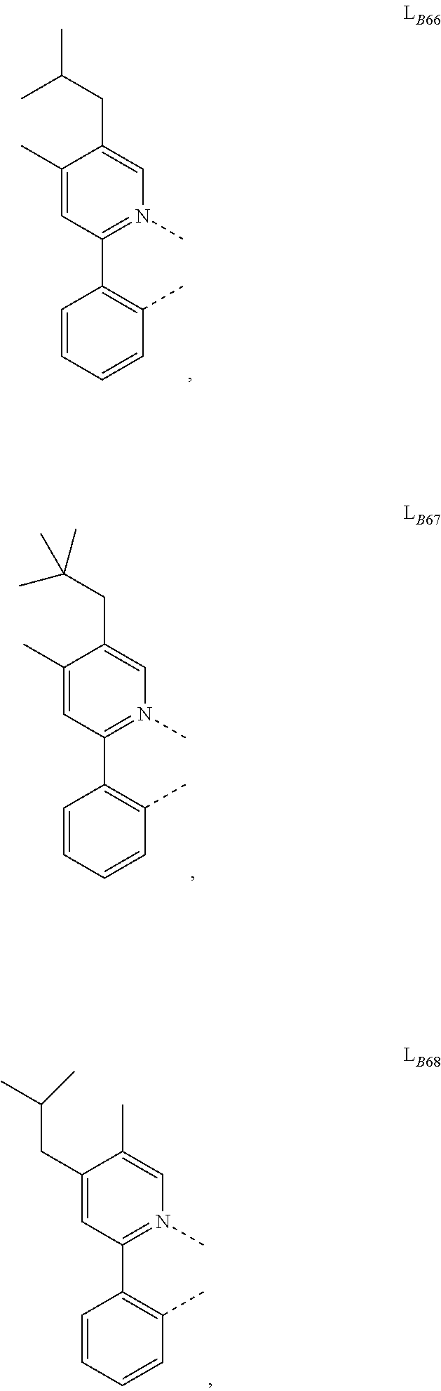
C1(C)=CC(C2=C(C)C=CC=C2)=N(C)C=C1CC(C)(C)C.C1(CC(C)C)=CC(C2=C(C)C=CC=C2)=N(C)C=C1C.C1(C)=CC(C2=C(C)C=CC=C2)=N(C)C=C1CC(C)C
